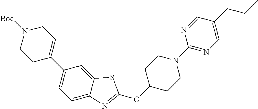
C1C(C2=CC=C3C(=C2)SC(OC2CCN(C4=NC=C(CCC)C=N4)CC2)=N3)=CCN([Boc])C1
